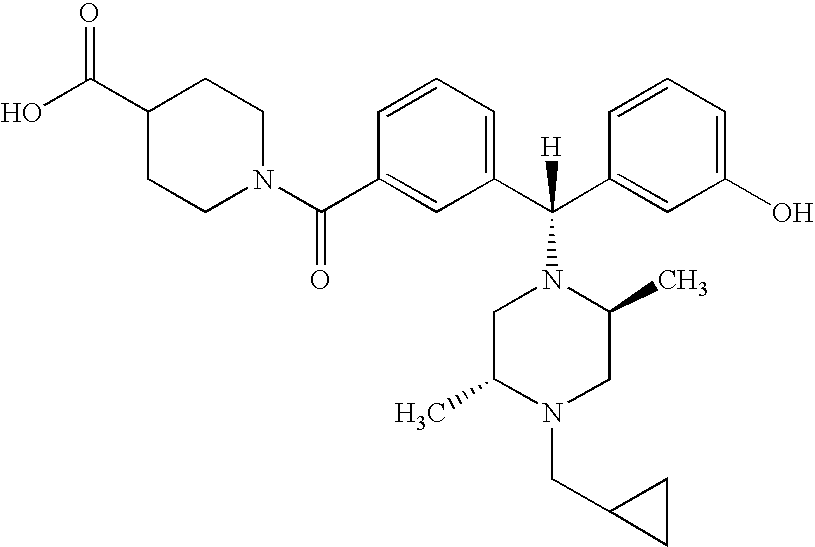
OC(C1CCN(C(C2=CC(C(C3=CC(O)=CC=C3)([H])N3CC(C)N(CC4CC4)CC3C)=CC=C2)=O)CC1)=O
